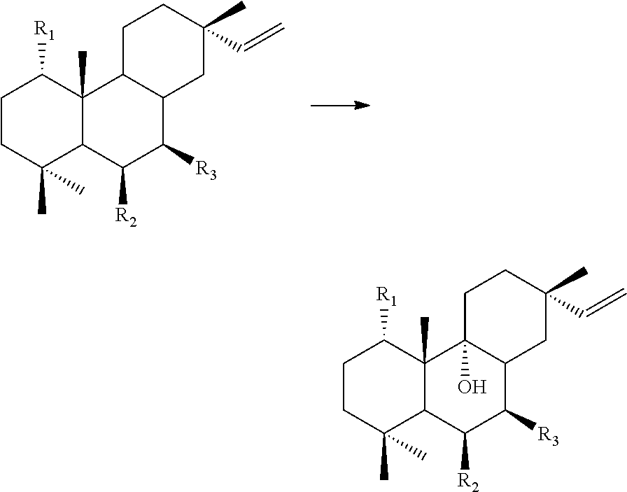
C1CC(C)(C)C2C(C)(C1[R1])C1C(C([R3])C2[R2])CC(C=C)(C)CC1.C1CC(C)(C)C2C(C)(C1[R1])C1(O)C(C([R3])C2[R2])CC(C=C)(C)CC1
